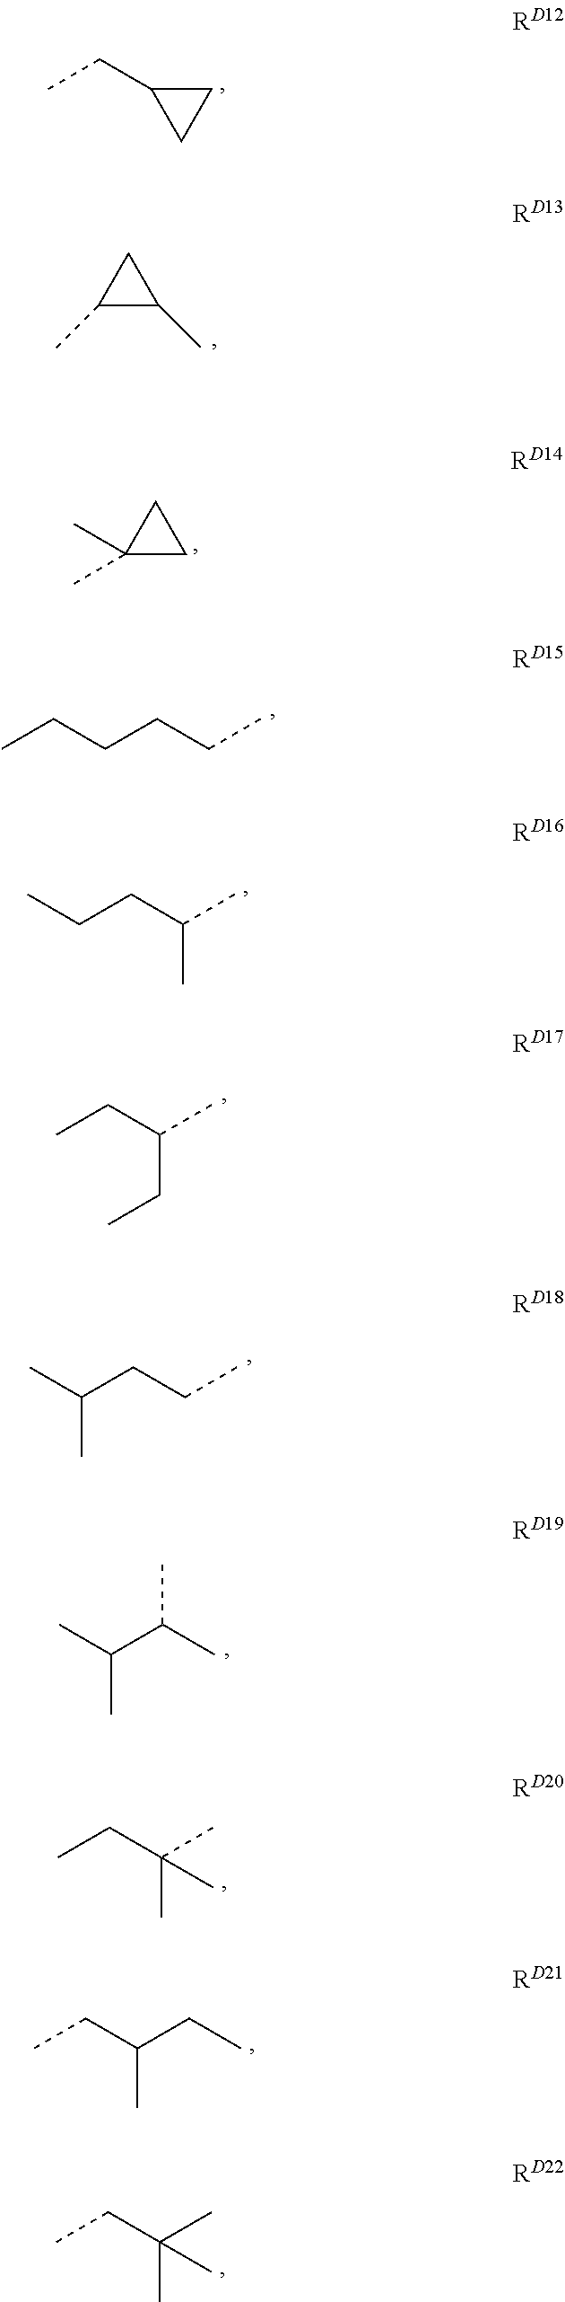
CCC1CC1.C1(C)C(C)C1.C1(C)(C)CC1.CCCCCC.CCCC(C)C.CCC(C)CC.CC(CCC)C.CC(C(C)C)C.CCC(C)(C)C.CCC(CC)C.CCC(C)(C)C
